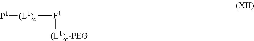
[F1]([(L1)c][P1])[(L1)c-PEG]
